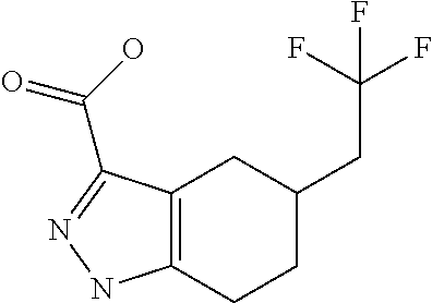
C12=C(CCC(CC(F)(F)F)C1)NN=C2C(O)=O
